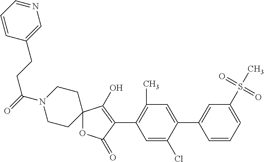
C12(OC(=O)C(C3=C(C)C=C(C4=CC(S(C)(=O)=O)=CC=C4)C(Cl)=C3)=C1O)CCN(C(=O)CCC1=CN=CC=C1)CC2
